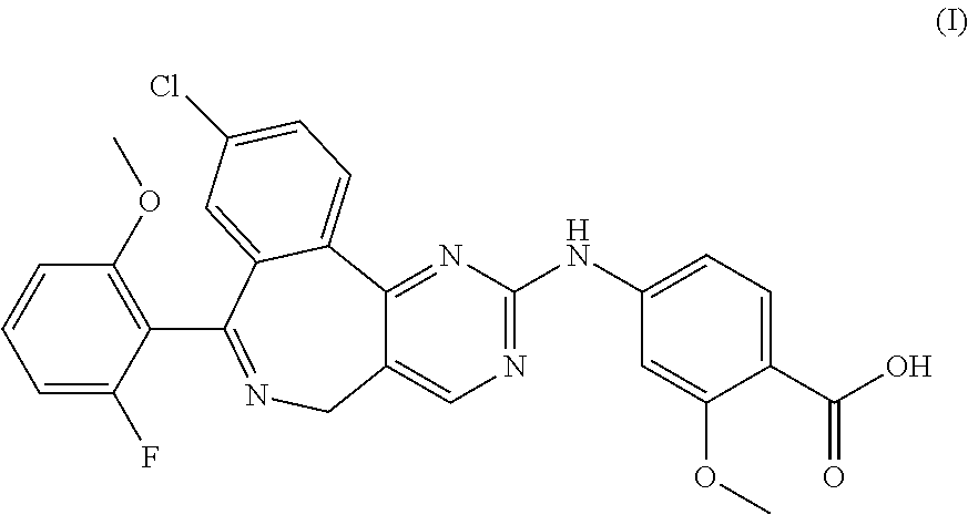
C12=CN=C(NC3=CC=C(C(O)=O)C(OC)=C3)N=C1C1=CC=C(Cl)C=C1C(C1=C(OC)C=CC=C1F)=NC2
